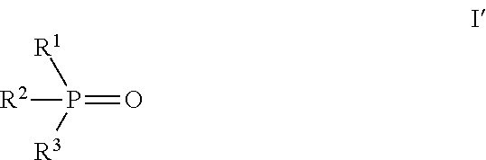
[R2]P(=O)([R1])[R3]
